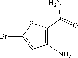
C1(N)=C(C(=O)N)SC(Br)=C1
